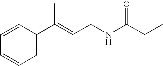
C1=CC=CC=C1C(=CCNC(CC)=O)C
